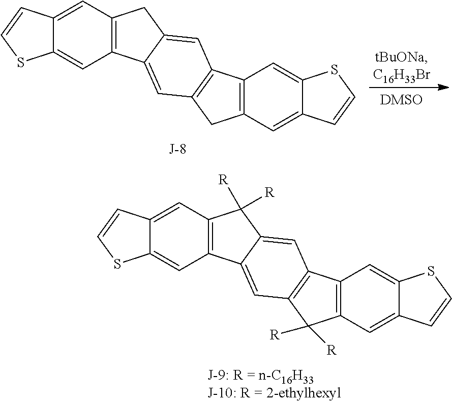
C12=CC3=C(C=C1SC=C2)C1=CC2=C(C=C1C3([R])[R])C1=C(C2([R])[R])C=C2C(=C1)SC=C2.C12=CC3=C(C=C1SC=C2)C1=CC2=C(C=C1C3)C1=C(C2)C=C2C(=C1)SC=C2
